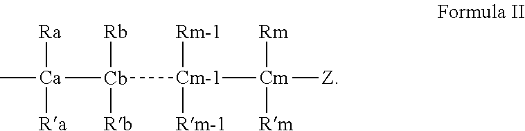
C[Ca]([Cb]([Rb])([Rb])[Cm-1]([Rm-1])([Rm-1])[Cm]([Rm])([Rm])[Z])([Ra])[Ra]
